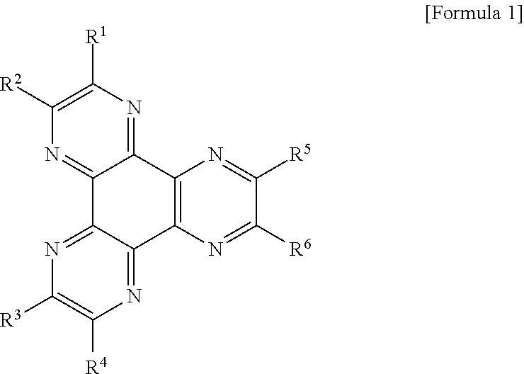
C1([R2])=C([R1])N=C2C(=N1)C1=NC([R3])=C([R4])N=C1C1=C2N=C([R5])C([R6])=N1
